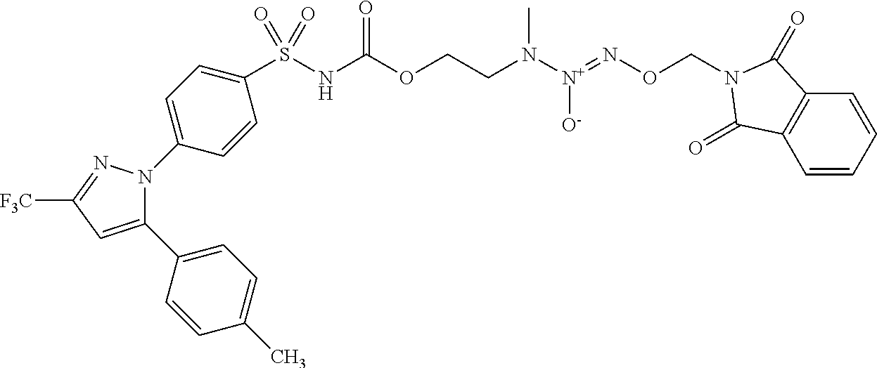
C1(C2=CC=C(C)C=C2)=CC([F3C])=NN1C1=CC=C(S(NC(=O)OCCN([N+](=NOCN2C(=O)C3=C(C=CC=C3)C2=O)[O-])C)(=O)=O)C=C1
